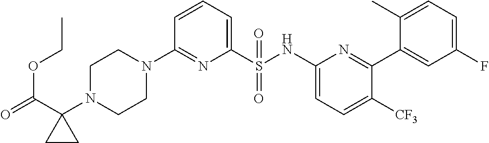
C1(S(NC2=CC=C([CF3])C(C3=CC(F)=CC=C3C)=N2)(=O)=O)=CC=CC(N2CCN(C3(C(=O)OCC)CC3)CC2)=N1
